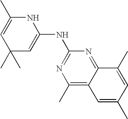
C1(C)=C2C(=NC(NC3=CC(C)(C)C=C(C)N3)=N1)C(C)=CC(C)=C2
